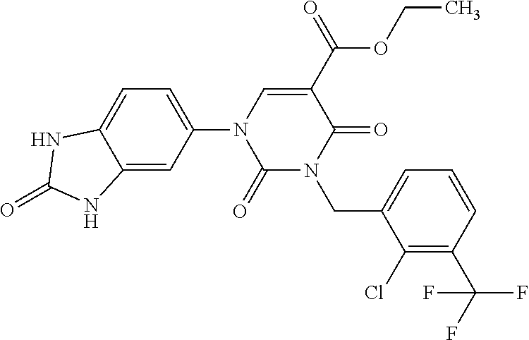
C12=CC(N3C(=O)N(CC4=CC=CC(C(F)(F)F)=C4Cl)C(=O)C(C(=O)OCC)=C3)=CC=C1NC(=O)N2
